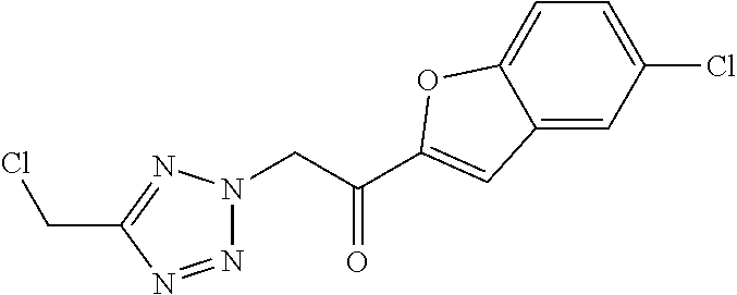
C12=CC(Cl)=CC=C1OC(C(CN1N=NC(CCl)=N1)=O)=C2
